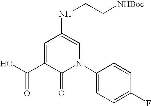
OC(C1=CC(NCC[NHBoc])=CN(C2=CC=C(F)C=C2)C1=O)=O
